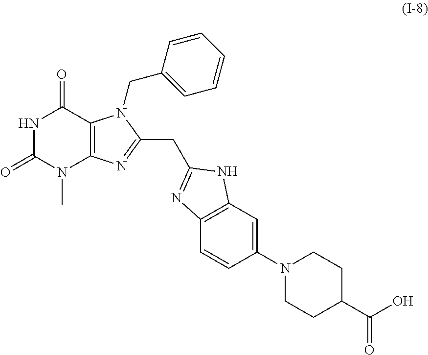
N1C(=O)N(C)C2=C(C1=O)N(CC1=CC=CC=C1)C(CC1=NC3=C(C=C(N4CCC(C(O)=O)CC4)C=C3)N1)=N2
